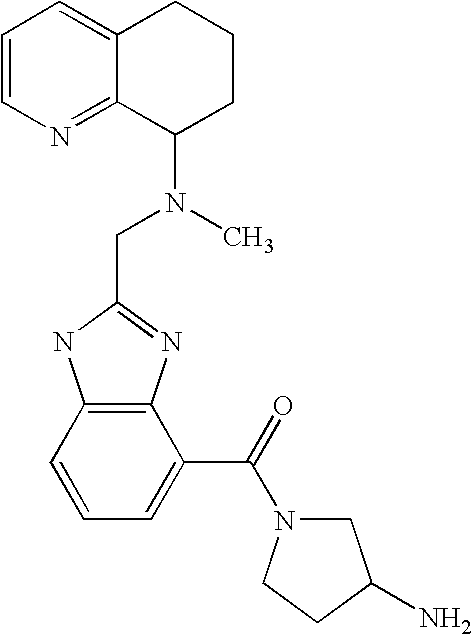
C12=C(C=CC=C1C(=O)N1CC(N)CC1)NC(CN(C)C1CCCC3=CC=CN=C13)=N2
